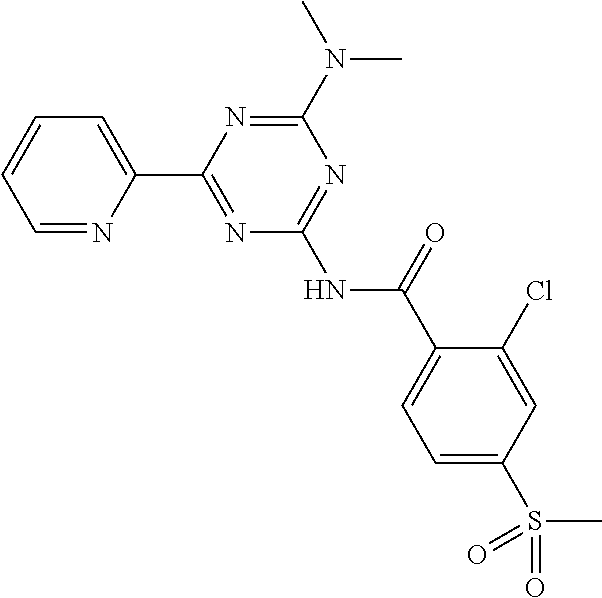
C1=NC(C2=NC(NC(=O)C3=CC=C(S(C)(=O)=O)C=C3Cl)=NC(N(C)C)=N2)=CC=C1
